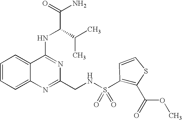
C1=CC=C2C(=C1)C(NC(C(N)=O)C(C)C)=NC(CNS(C1=C(C(OC)=O)SC=C1)(=O)=O)=N2
